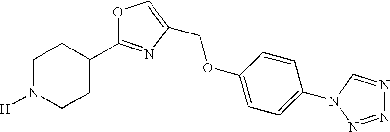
O1C(C2CCN([H])CC2)=NC(COC2=CC=C(N3C=NN=N3)C=C2)=C1
